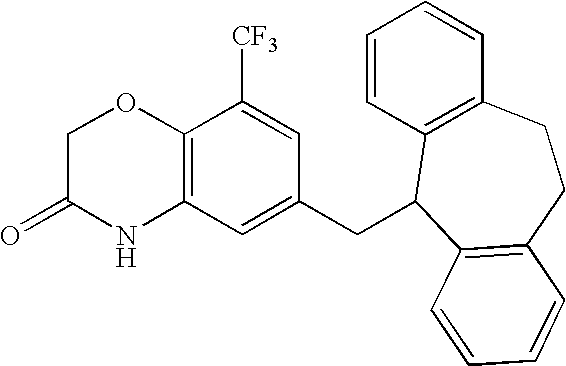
C12=C(C=C(CC3C4=C(C=CC=C4)CCC4=C3C=CC=C4)C=C1[CF3])NC(=O)CO2
